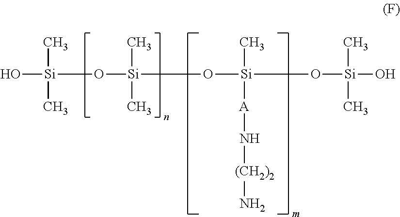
O([Si](O[Si](C)(O[Si](O)(C)C)[A]N[(CH2)2]N)(C)C)[Si](O)(C)C
